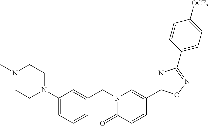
C1(N2CCN(C)CC2)=CC=CC(CN2C(=O)C=CC(C3=NC(C4=CC=C([OCF3])C=C4)=NO3)=C2)=C1
